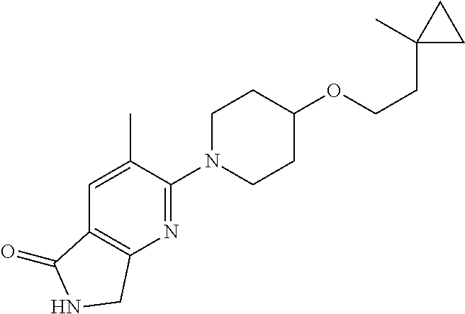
C1N(C2=NC3=C(C=C2C)C(=O)NC3)CCC(OCCC2(C)CC2)C1
